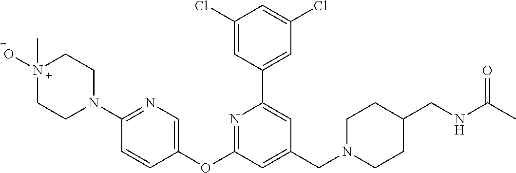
C1(Cl)=CC(C2=CC(CN3CCC(CNC(C)=O)CC3)=CC(OC3=CN=C(N4CC[N+]([O-])(C)CC4)C=C3)=N2)=CC(Cl)=C1
